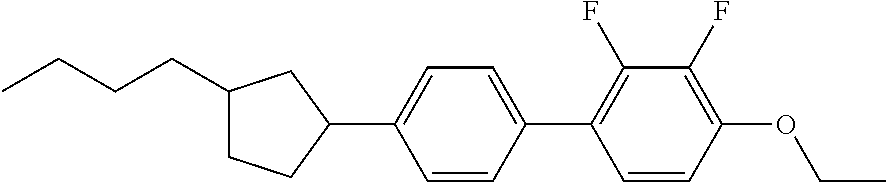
C1(C2=CC=C(C3CCC(CCCC)C3)C=C2)=C(F)C(F)=C(OCC)C=C1
